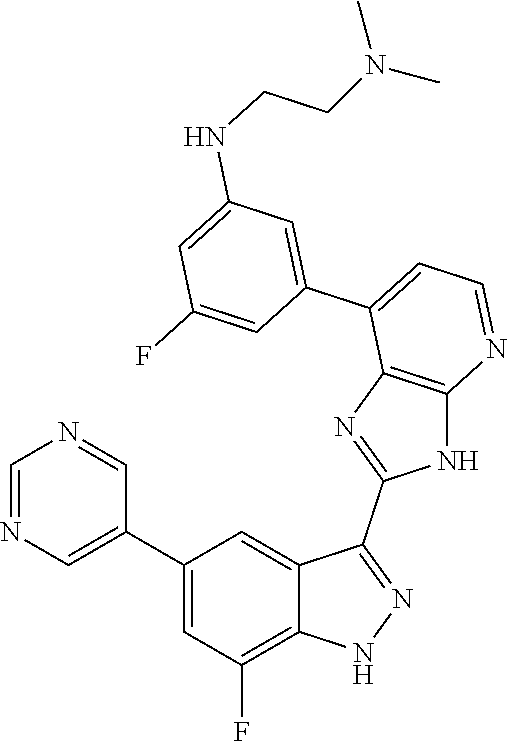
C1=NC=C(C2=CC(F)=C3C(=C2)C(C2=NC4=C(N2)N=CC=C4C2=CC(NCCN(C)C)=CC(F)=C2)=NN3)C=N1
